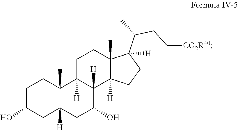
C1C(O)CC2([H])C(C)(C1)C1([H])C([H])(C(O)C2)C2([H])C(C)(CC1)C(C(CC[CO2R40])C)([H])CC2
